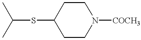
C(SC1CCN([COCH3])CC1)(C)C
